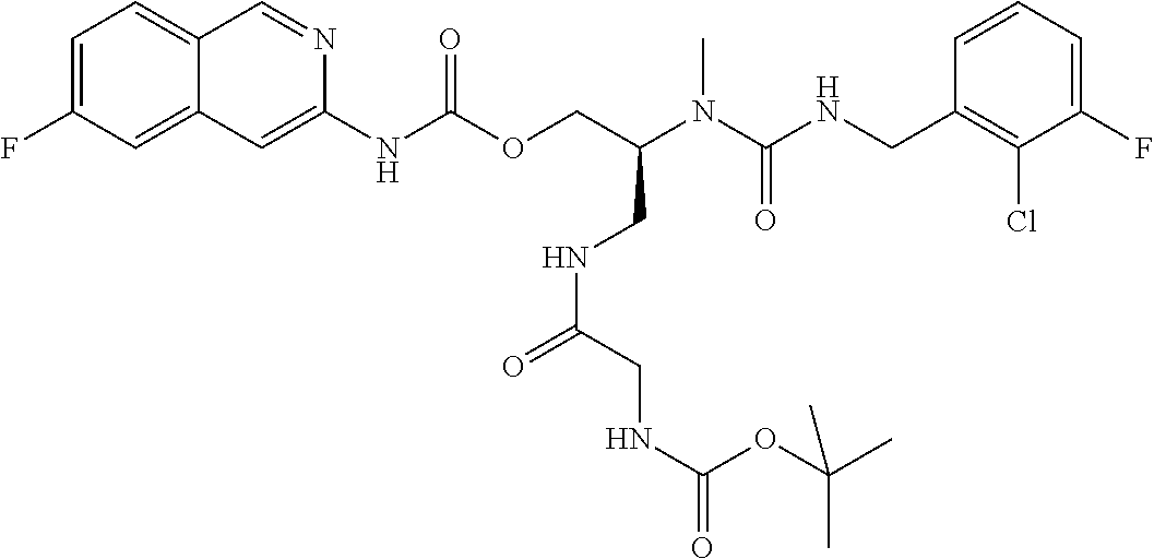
C1=CC(CNC(N(C(COC(NC2=CC3=CC(F)=CC=C3C=N2)=O)CNC(=O)CNC(OC(C)(C)C)=O)C)=O)=C(Cl)C(F)=C1
